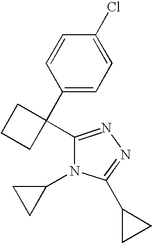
C1=CC(C2(C3=NN=C(C4CC4)N3C3CC3)CCC2)=CC=C1Cl
